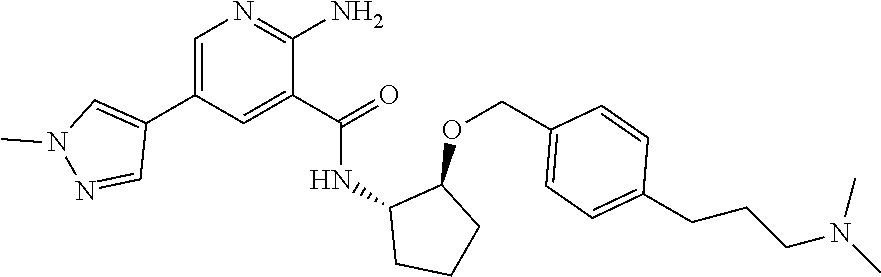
C1=C(C2=CN(C)N=C2)C=C(C(=O)NC2CCCC2OCC2=CC=C(CCCN(C)C)C=C2)C(N)=N1
